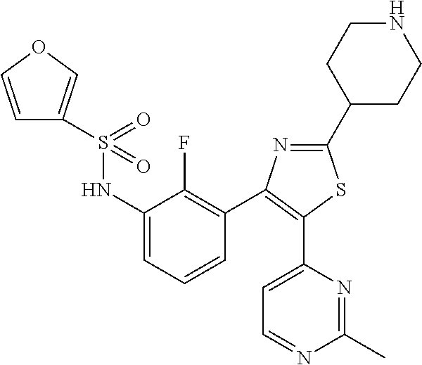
C1(NS(=O)(=O)C2=COC=C2)=CC=CC(C2=C(C3=CC=NC(C)=N3)SC(C3CCNCC3)=N2)=C1F
